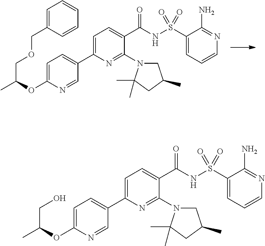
C1=C(C2=CC=C(OC(C)COCC3=CC=CC=C3)N=C2)N=C(N2CC(C)CC2(C)C)C(C(NS(C2=CC=CN=C2N)(=O)=O)=O)=C1.C1=C(C2=CC=C(OC(C)CO)N=C2)N=C(N2CC(C)CC2(C)C)C(C(NS(C2=CC=CN=C2N)(=O)=O)=O)=C1
